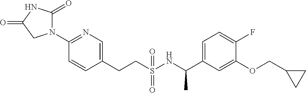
C(CS(NC(C1=CC=C(F)C(OCC2CC2)=C1)C)(=O)=O)C1=CN=C(N2C(=O)NC(=O)C2)C=C1
